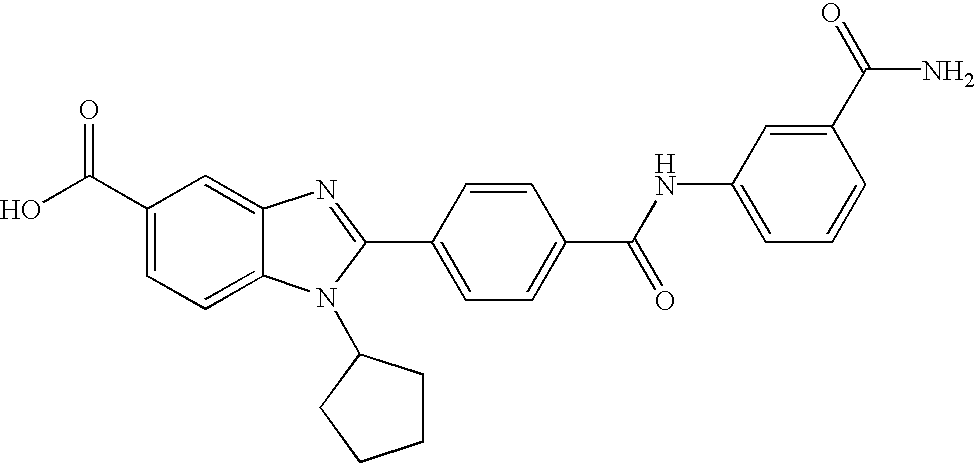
C1(C(O)=O)=CC=C2C(=C1)N=C(C1=CC=C(C(=O)NC3=CC=CC(C(=O)N)=C3)C=C1)N2C1CCCC1
